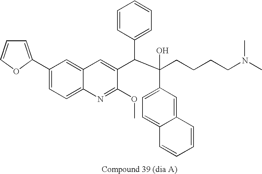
C1=CC(C(C(CCCCN(C)C)(O)C2=CC=C3C(=C2)C=CC=C3)C2=CC3=CC(C4=CC=CO4)=CC=C3N=C2OC)=CC=C1
